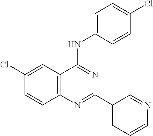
C12=C(C=C(Cl)C=C1)C(NC1=CC=C(Cl)C=C1)=NC(C1=CC=CN=C1)=N2
